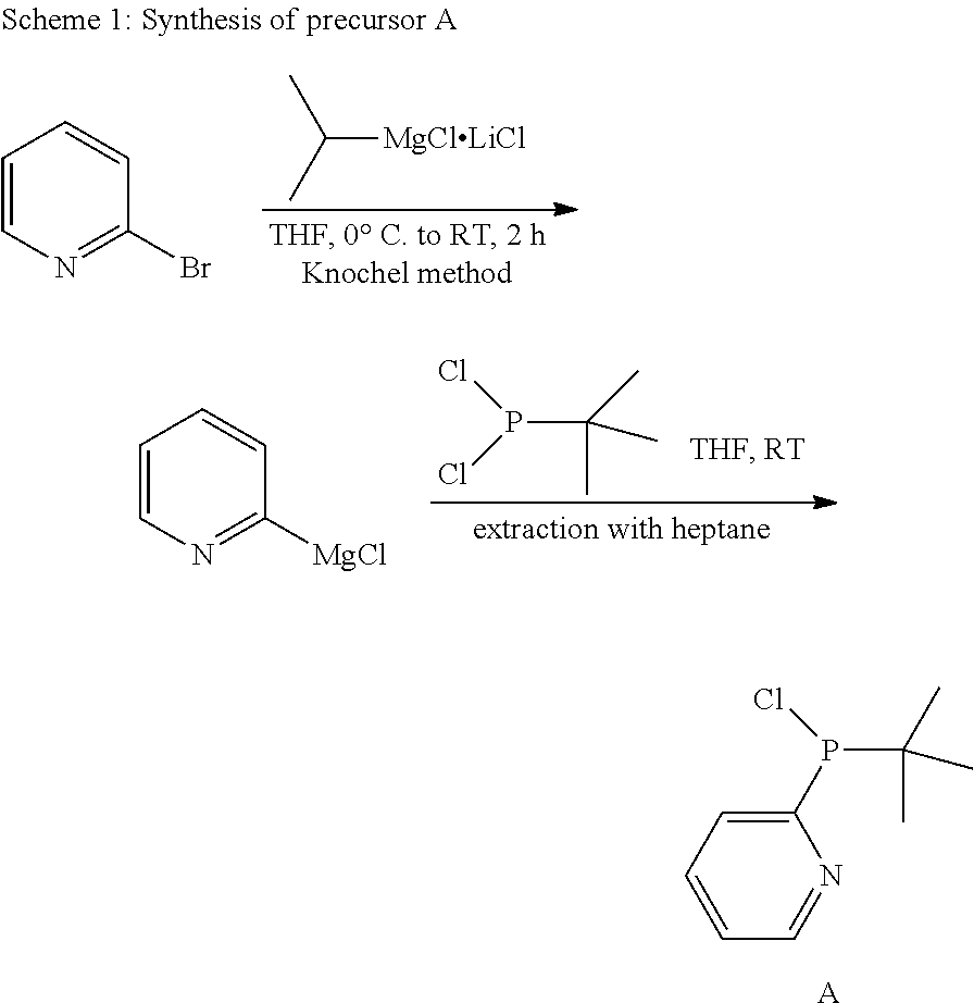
C1=CC=C(P(Cl)C(C)(C)C)N=C1.[A].ClP(Cl)C(C)(C)C.C1=CN=C([MgCl])C=C1.CC(C)[MgClLiCl].C1=CN=C(Br)C=C1
